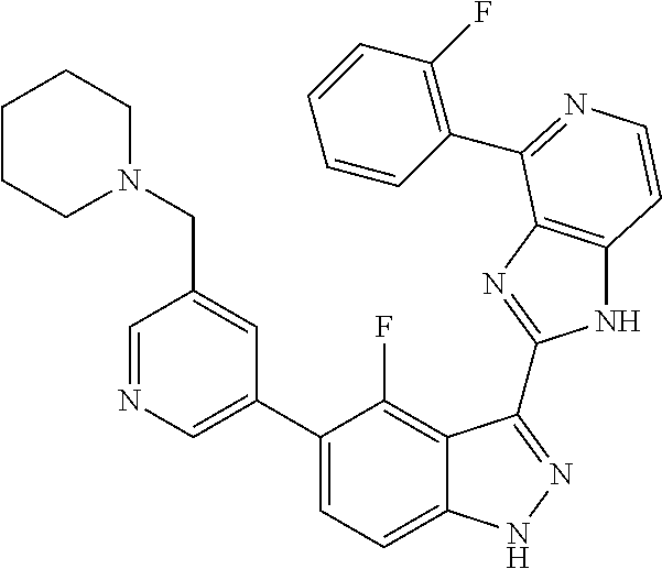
C1=C(C2=CC=C3C(=C2F)C(C2=NC4=C(N2)C=CN=C4C2=C(F)C=CC=C2)=NN3)C=C(CN2CCCCC2)C=N1
